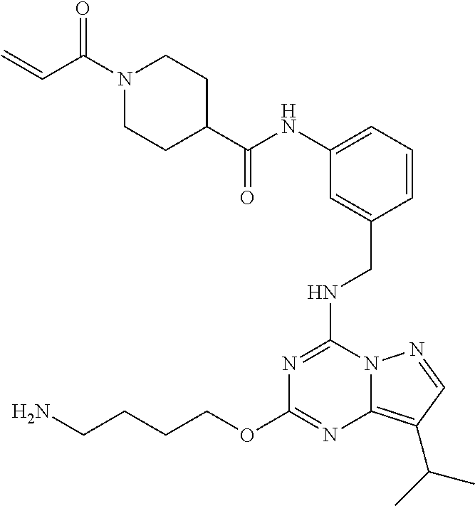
C(OC1=NC2=C(C(C)C)C=NN2C(NCC2=CC(NC(C3CCN(C(=O)C=C)CC3)=O)=CC=C2)=N1)CCCN
